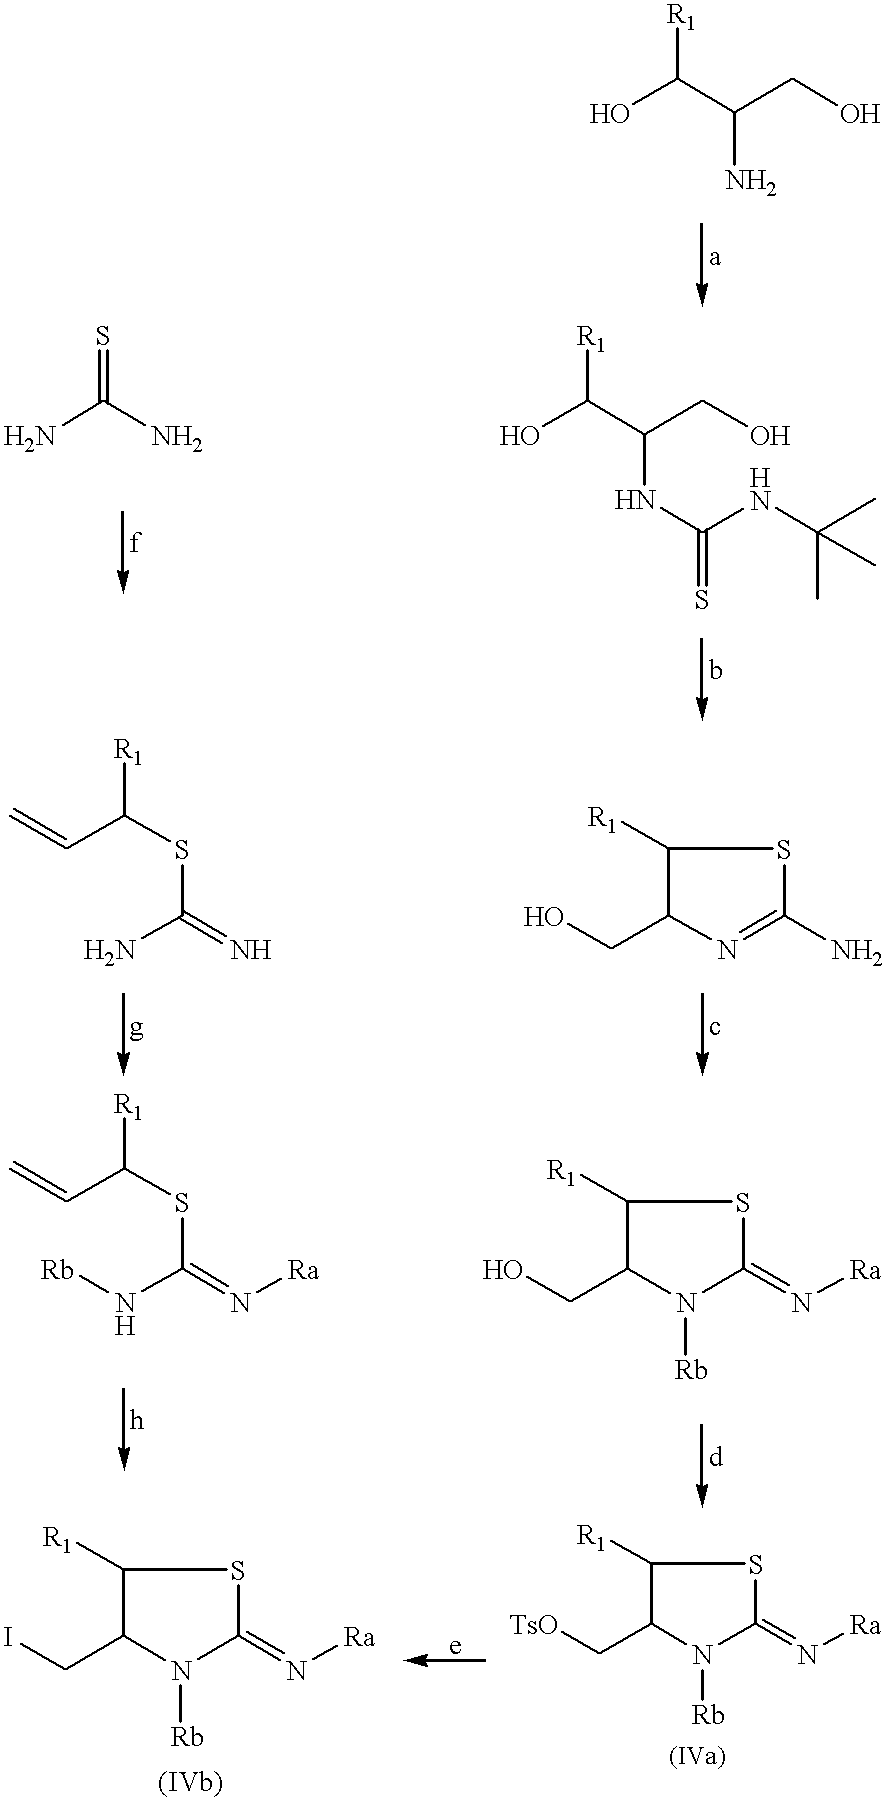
OC(C(N)CO)[R1].OC(C(NC(NC(C)(C)C)=S)CO)[R1].NC(=S)N.[R1]C1C(CO)N=C(N)S1.C(C(SC(=N)N)[R1])=C.[R1]C1C(CO)N([Rb])C(=N[Ra])S1.C(C(SC(=N[Ra])N[Rb])[R1])=C.[R1]C1C(C[TsO])N([Rb])C(=N[Ra])S1.C1([R1])SC(=N[Ra])N([Rb])C1CI
